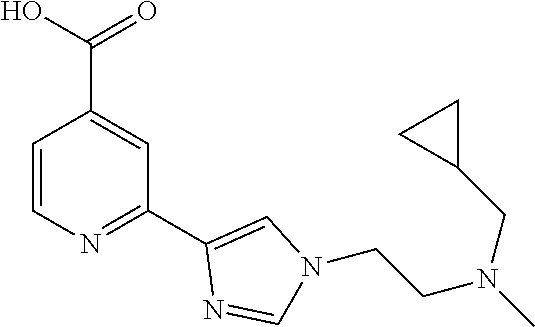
C1=CN=C(C2=CN(CCN(C)CC3CC3)C=N2)C=C1C(O)=O
